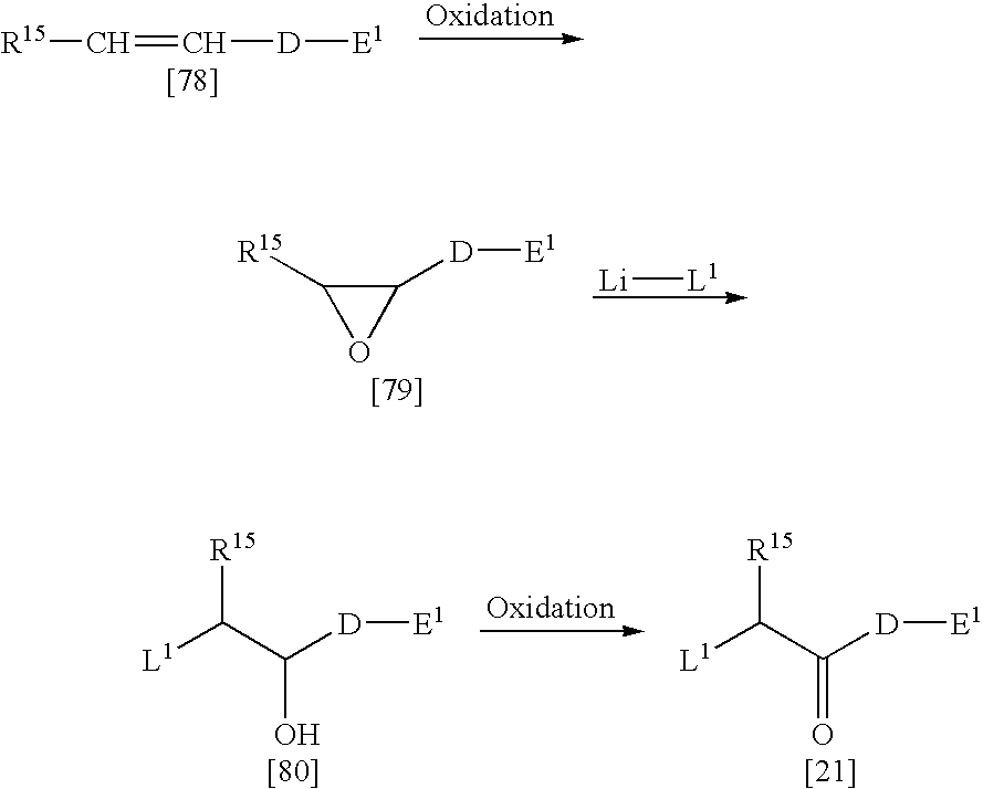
[R15]C=C[D][E1].C1([D][E1])C([R15])O1.[Li][L1].[L1]C(C([D][E1])O)[R15].[L1]C(C([D][E1])=O)[R15]
